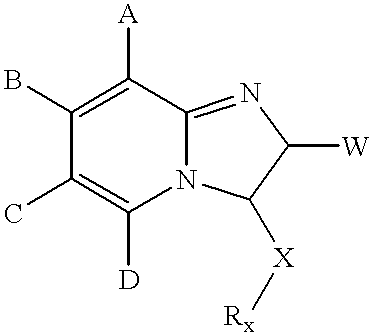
C1(B)=C([A])C2=NC([W])C([X][Rx])N2C([D])=C1C
